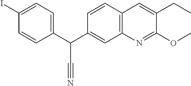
C1=CC2=C(C=C1C(C1=CC=C(I)C=C1)C#N)N=C(OC)C(CC)=C2
